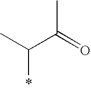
*C(C(C)=O)C
